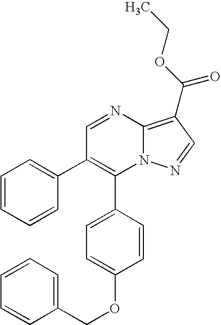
C1(C2=CC=C(OCC3=CC=CC=C3)C=C2)=C(C2=CC=CC=C2)C=NC2=C(C(OCC)=O)C=NN12
